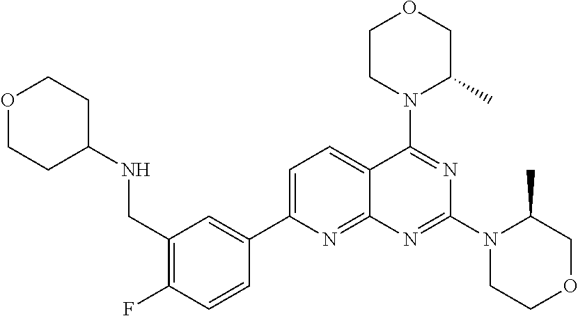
C1(CNC2CCOCC2)=C(F)C=CC(C2=CC=C3C(=N2)N=C(N2CCOCC2C)N=C3N2C(C)COCC2)=C1
